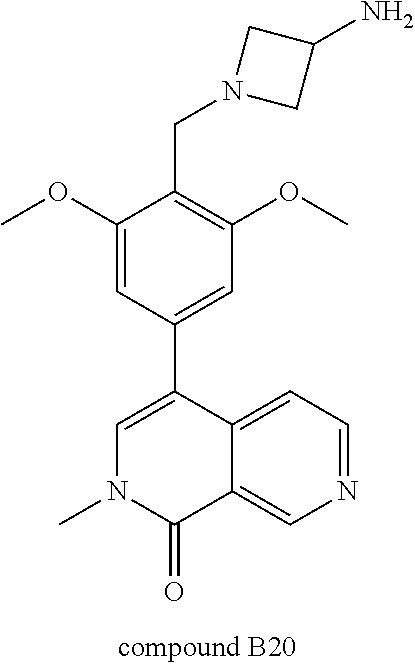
C12=CN=CC=C1C(C1=CC(OC)=C(CN3CC(N)C3)C(OC)=C1)=CN(C)C2=O
